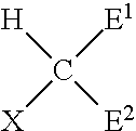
[H]C([E1])([X])[E2]
